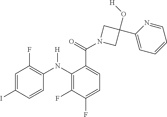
C1=C(I)C=CC(N(C2=C(F)C(F)=CC=C2C(N2CC(O[H])(C3=CC=CC=N3)C2)=O)[H])=C1F
